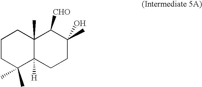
C1CC(C)(C)C2([H])C(C)(C1)C([CHO])C(C)(O)CC2
